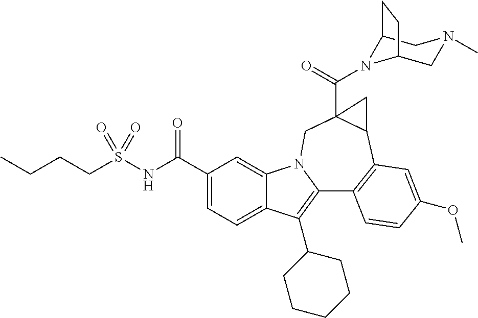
C1(C(NS(=O)(=O)CCCC)=O)=CC=C2C(=C1)N1C(=C2C2CCCCC2)C2=C(C3C(C(=O)N4C5CN(C)CC4CC5)(C1)C3)C=C(OC)C=C2
